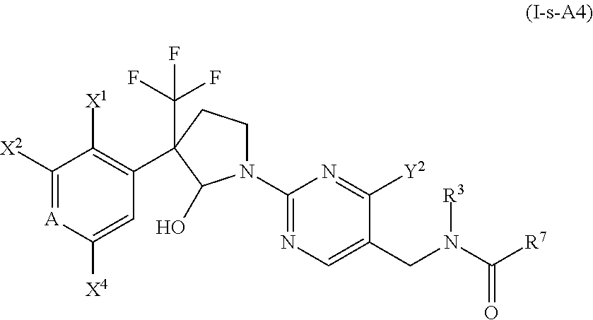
C1([X2])=[A]C([X4])=CC(C2(C(F)(F)F)CCN(C3=NC=C(CN(C([R7])=O)[R3])C([Y2])=N3)C2O)=C1[X1]
